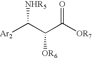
[Ar2]C(C(C([OR7])=O)[OR6])[NHR5]
